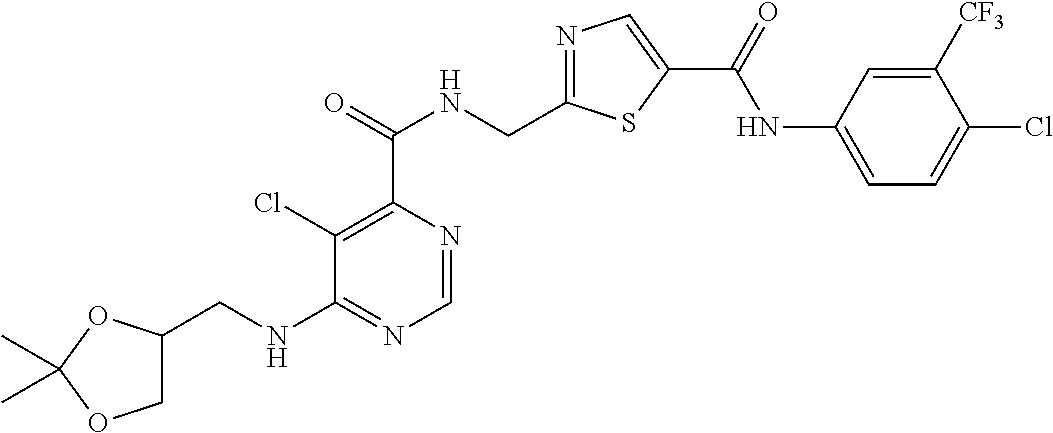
N1=C(CNC(C2=C(Cl)C(NCC3COC(C)(C)O3)=NC=N2)=O)SC(C(=O)NC2=CC=C(Cl)C([CF3])=C2)=C1
